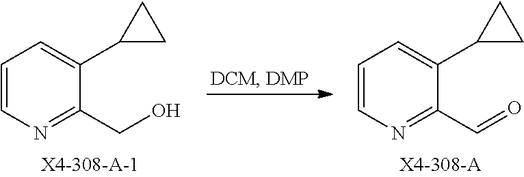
C1=CN=C(C=O)C(C2CC2)=C1.C1=CN=C(CO)C(C2CC2)=C1
